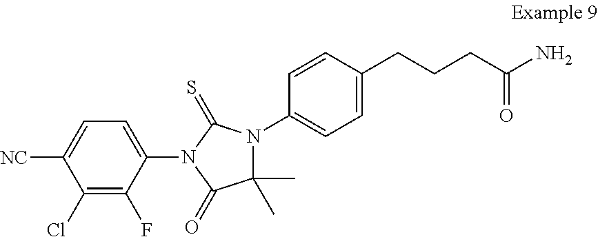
C1(Cl)=C(F)C(N2C(=S)N(C3=CC=C(CCCC(N)=O)C=C3)C(C)(C)C2=O)=CC=C1[NC]
